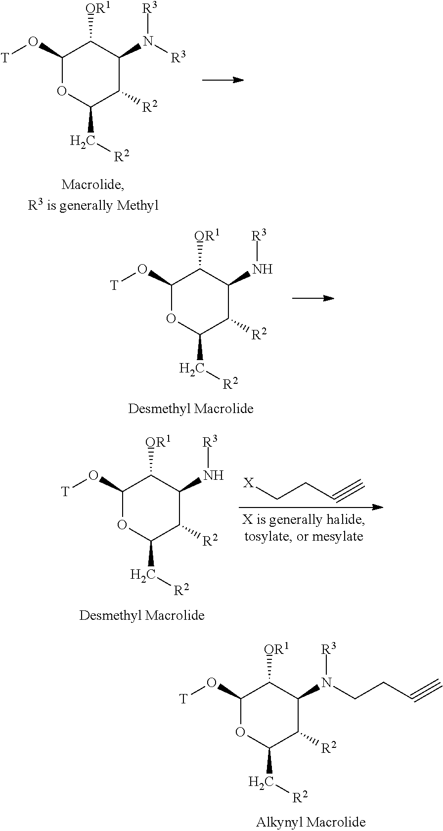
C1(O[T])OC(C[R2])C([R2])C(N([R3])CCC#C)C1[OR1].C1(O[T])OC(C[R2])C([R2])C(N([R3])[R3])C1[OR1].C1(O[T])OC(C[R2])C([R2])C(N[R3])C1[OR1].C1(O[T])OC(C[R2])C([R2])C(N[R3])C1[OR1].C(CC#C)[X]
